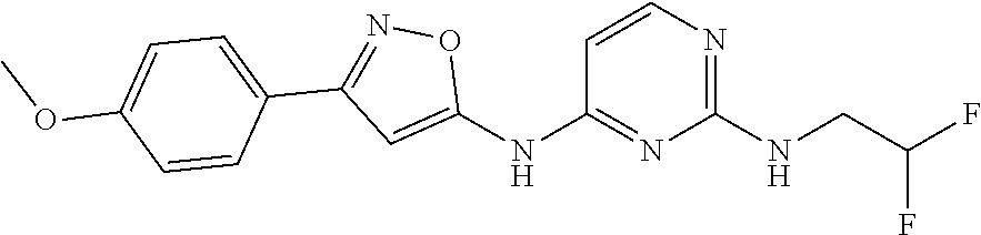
C1=CN=C(NCC(F)F)N=C1NC1=CC(C2=CC=C(OC)C=C2)=NO1
